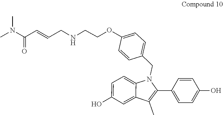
CN(C(=O)C=CCNCCOC1=CC=C(CN2C(C3=CC=C(O)C=C3)=C(C)C3=CC(O)=CC=C23)C=C1)C
